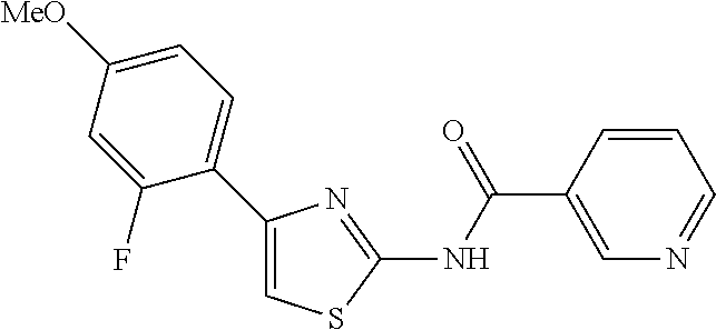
C1=CC(C(NC2=NC(C3=CC=C([MeO])C=C3F)=CS2)=O)=CN=C1
